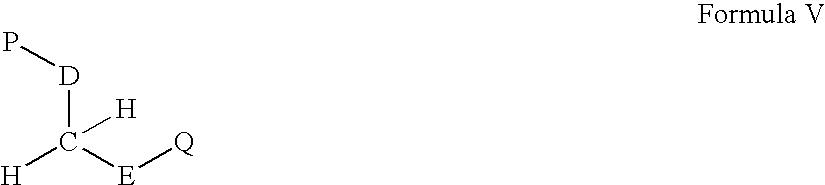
[H]C([D]P)([E][Q])[H]
